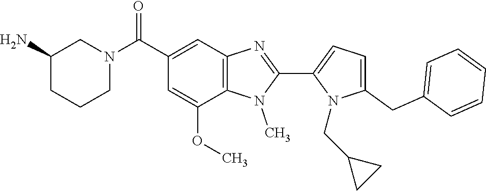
C1=C(CC2=CC=CC=C2)N(CC2CC2)C(C2=NC3=C(N2C)C(OC)=CC(C(N2CCCC(N)C2)=O)=C3)=C1
